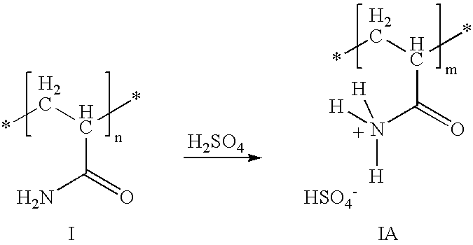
[H2SO4].C(*)C(*)C(=O)N.I.[IA].C(*)C(*)C(=O)N([H])([H])[H].[HSO4-]
